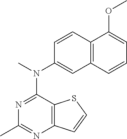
CN(C1=CC2=C(C=C1)C(OC)=CC=C2)C1=NC(C)=NC2=C1SC=C2
